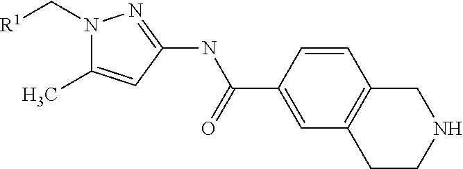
[R1]CN1C(C)=CC(NC(C2=CC3=C(C=C2)CNCC3)=O)=N1
